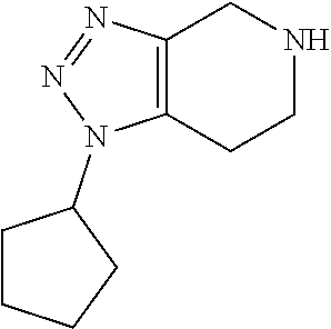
C12=C(CCNC1)N(C1CCCC1)N=N2
